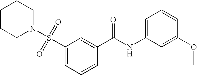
N1(S(C2=CC=CC(C(NC3=CC=CC(OC)=C3)=O)=C2)(=O)=O)CCCCC1
